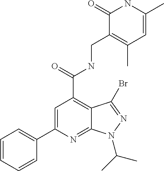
C1=CC=CC(C2=CC(C(=O)NCC3=C(C)C=C(C)NC3=O)=C3C(=N2)N(C(C)C)N=C3Br)=C1
